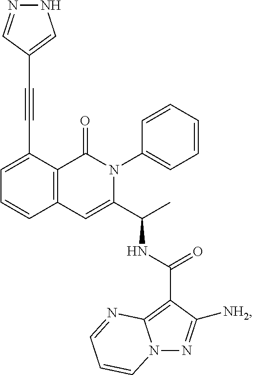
C1(C#CC2=CNN=C2)=CC=CC2=C1C(=O)N(C1=CC=CC=C1)C(C(C)NC(C1=C3N(N=C1[NH2])C=CC=N3)=O)=C2
